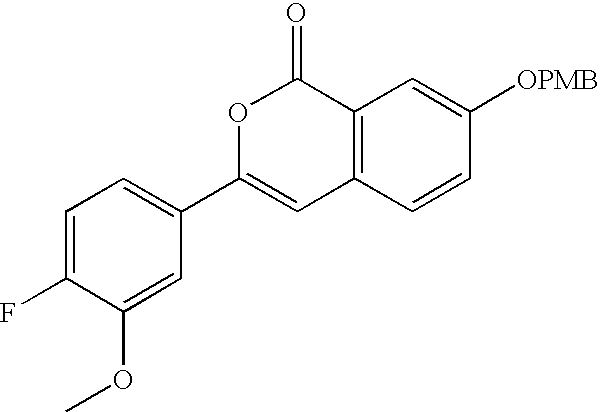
C12=C(C=CC([OPMB])=C1)C=C(C1=CC=C(F)C(OC)=C1)OC2=O
